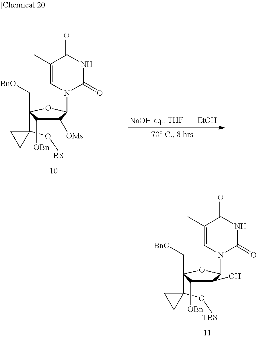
C1(C2(C[BnO])C([OBn])C(O)C(N3C(=O)NC(=O)C(C)=C3)O2)(O[TBS])CC1.C1(C2(C[BnO])C([OBn])C([OMs])C(N3C(=O)NC(=O)C(C)=C3)O2)(O[TBS])CC1.[THF][EtOH]
